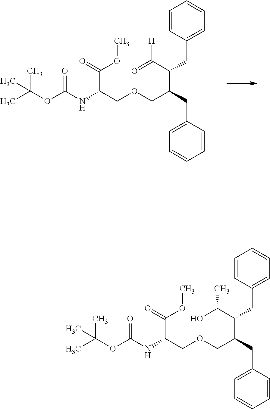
C1=CC(CC(C(=O)[H])C(CC2=CC=CC=C2)COCC(C(=O)OC)NC(OC(C)(C)C)=O)=CC=C1.C1=CC(CC(C(O)C)C(CC2=CC=CC=C2)COCC(C(=O)OC)NC(OC(C)(C)C)=O)=CC=C1
